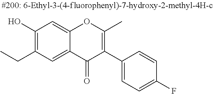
C1(O)=C(CC)C=C2C(=C1)OC(C)=C(C1=CC=C(F)C=C1)C2=O
